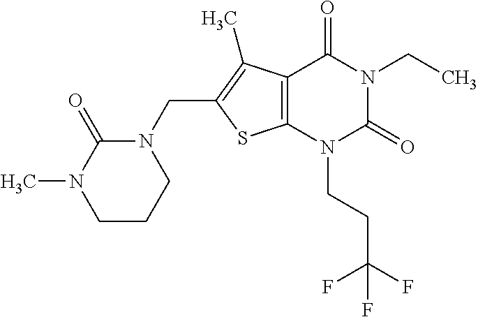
C12=C(N(CCC(F)(F)F)C(=O)N(CC)C1=O)SC(CN1C(=O)N(C)CCC1)=C2C
